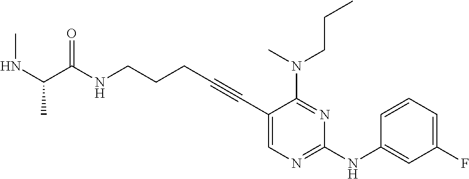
N(CCCC#CC1=CN=C(NC2=CC(F)=CC=C2)N=C1N(CCC)C)C(=O)C(NC)C
